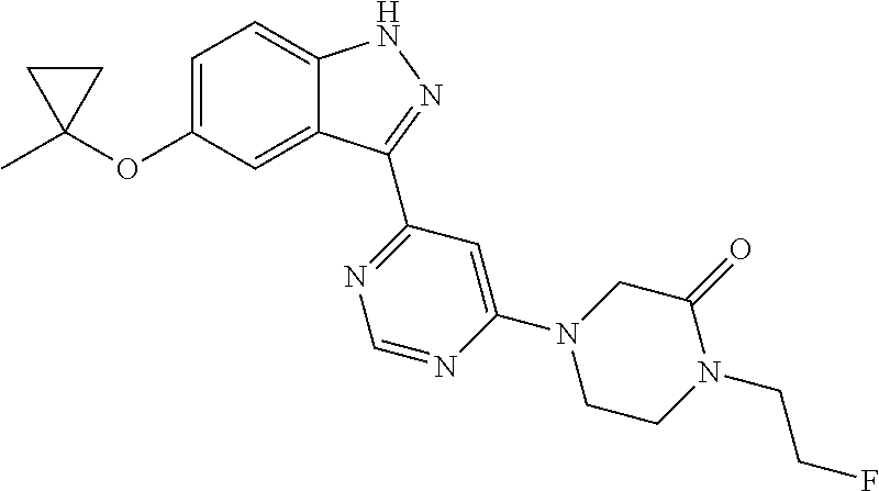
C12=CC(OC3(C)CC3)=CC=C1NN=C2C1=NC=NC(N2CCN(CCF)C(=O)C2)=C1
